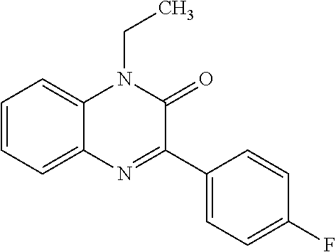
C1=CC=C2C(=C1)N(CC)C(=O)C(C1=CC=C(F)C=C1)=N2
